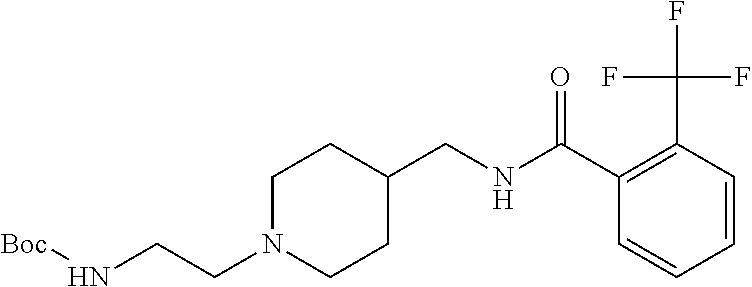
C1N(CCN[Boc])CCC(CNC(C2=C(C(F)(F)F)C=CC=C2)=O)C1
